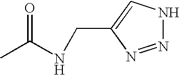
CC(NCC1=CNN=N1)=O
